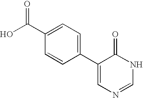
C1(C2=CC=C(C(O)=O)C=C2)=CN=CNC1=O
